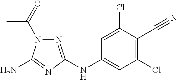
N1=C(NC2=CC(Cl)=C(C#N)C(Cl)=C2)N=C(N)N1C(=O)C
